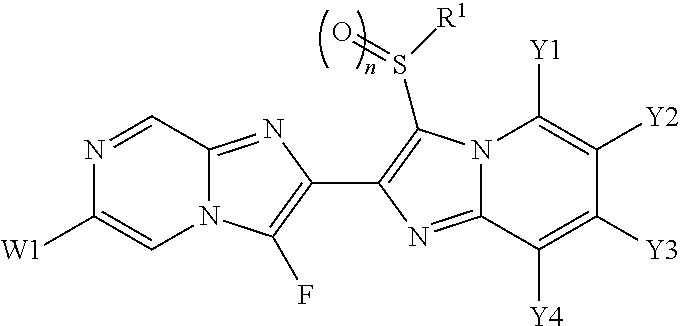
N1=CC2=NC(C3=C(S([R1])=O)N4C(=N3)C([Y4])=C([Y3])C([Y2])=C4[Y1])=C(F)N2C=C1[W1]
